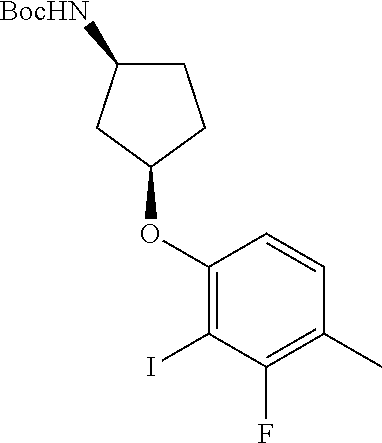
C1(OC2CCC([BocHN])C2)=C(I)C(F)=C(C)C=C1
